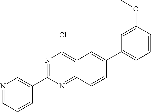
C12=C(Cl)N=C(C3=CN=CC=C3)N=C1C=CC(C1=CC=CC(OC)=C1)=C2
